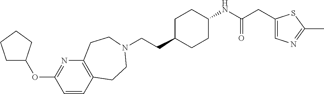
C(CC1CCC(NC(CC2=CN=C(C)S2)=O)CC1)N1CCC2=C(N=C(OC3CCCC3)C=C2)CC1
